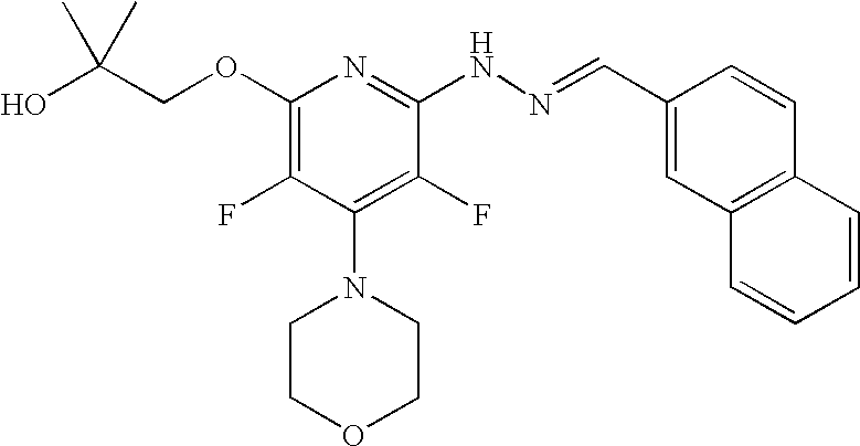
O(C1=C(F)C(N2CCOCC2)=C(F)C(NN=CC2=CC3=C(C=C2)C=CC=C3)=N1)CC(O)(C)C
